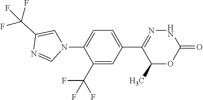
C1(N2C=C(C(F)(F)F)N=C2)=CC=C(C2=NNC(=O)OC2C)C=C1C(F)(F)F
